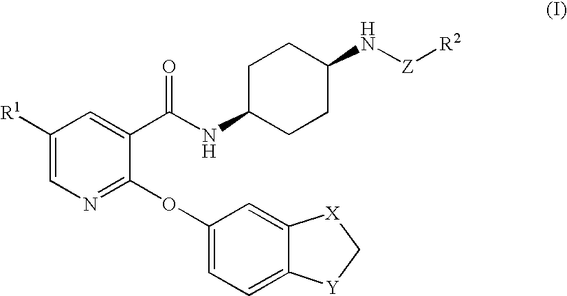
C1([R1])=CN=C(OC2=CC=C3C(=C2)[X]C[Y]3)C(C(NC2CCC(N[Z][R2])CC2)=O)=C1
